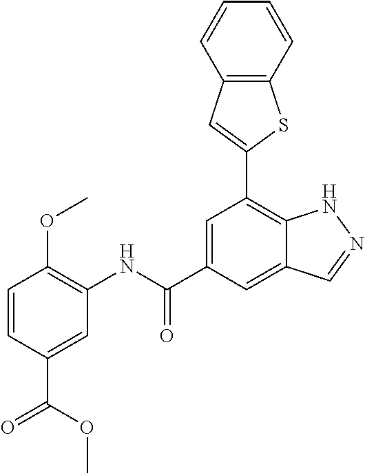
O=C(OC)C1=CC(NC(C2=CC(C3=CC4=C(S3)C=CC=C4)=C3C(=C2)C=NN3)=O)=C(OC)C=C1
